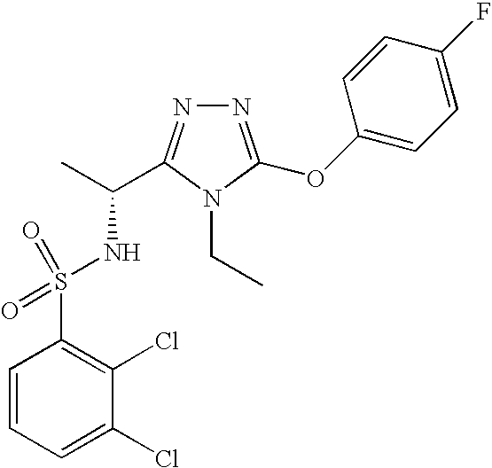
C1=CC=C(Cl)C(Cl)=C1S(NC(C)C1=NN=C(OC2=CC=C(F)C=C2)N1CC)(=O)=O
